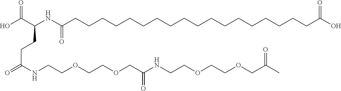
C(COCCOCCNC(COCCOCCNC(CCC(NC(=O)CCCCCCCCCCCCCCCCCCC(=O)O)C(O)=O)=O)=O)(=O)C
